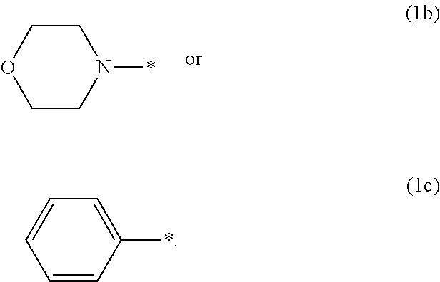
C1CN(*)CCO1.C1=CC(*)=CC=C1
